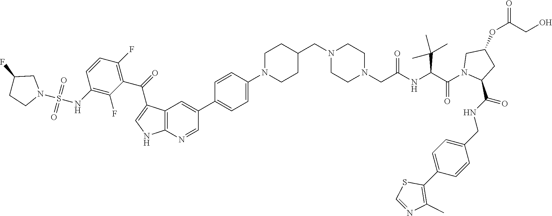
C1(NS(=O)(=O)N2CC(F)CC2)=C(F)C(C(=O)C2=CNC3=C2C=C(C2=CC=C(N4CCC(CN5CCN(CC(NC(C(N6C(C(NCC7=CC=C(C8=C(C)N=CS8)C=C7)=O)CC(OC(CO)=O)C6)=O)C(C)(C)C)=O)CC5)CC4)C=C2)C=N3)=C(F)C=C1
